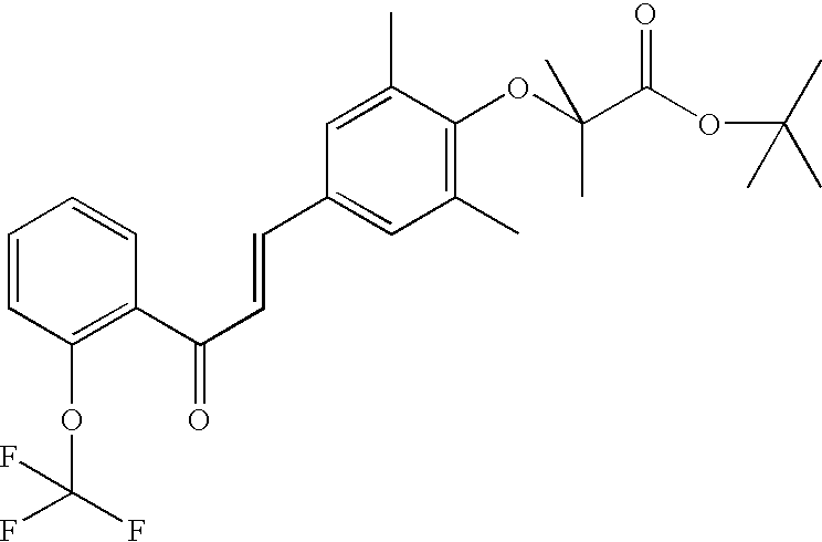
C1=CC(OC(F)(F)F)=C(C(C=CC2=CC(C)=C(OC(C(OC(C)(C)C)=O)(C)C)C(C)=C2)=O)C=C1
